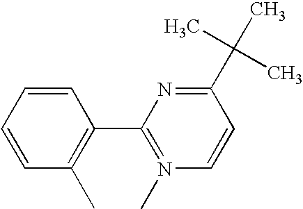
C1=CC=CC(C)=C1C1=N(C)C=CC(C(C)(C)C)=N1
